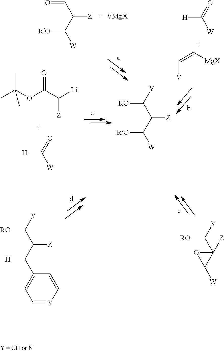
C1=[Y]C=CC(C(C(C([V])[RO])[Z])[H])=C1.C1(C([V])[RO])([Z])OC1[W].O=CC([Z])C([W])[RO].[VMgX].CC(OC(C([Li])[Z])=O)(C)C.[H]C([W])=O.[H]C([W])=O.C(=C[MgX])[V].[RO]C(C([Z])C([W])[RO])[V]
